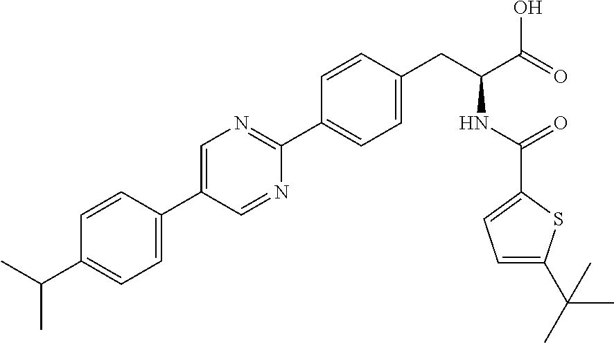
CC(C1=CC=C(C2=CN=C(C3=CC=C(CC(NC(=O)C4=CC=C(C(C)(C)C)S4)C(=O)O)C=C3)N=C2)C=C1)C
